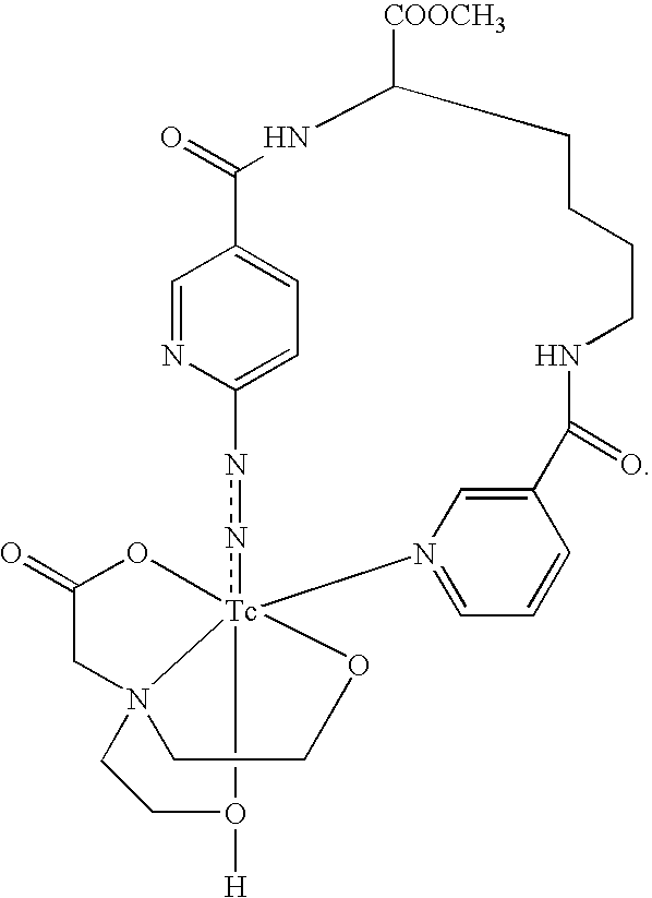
C1=NC2=CC=C1C(=O)NC([COOCH3])CCCCNC(=O)C1=CN(=CC=C1)[Tc]134(nn2)OC(=O)CN1(CCO3[H])CCO4
